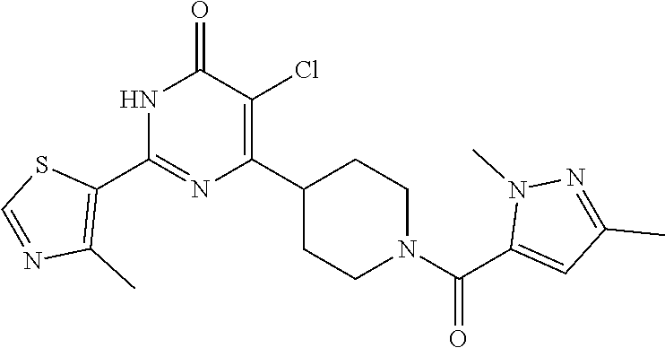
N1C(C2=C(C)N=CS2)=NC(C2CCN(C(C3=CC(C)=NN3C)=O)CC2)=C(Cl)C1=O
